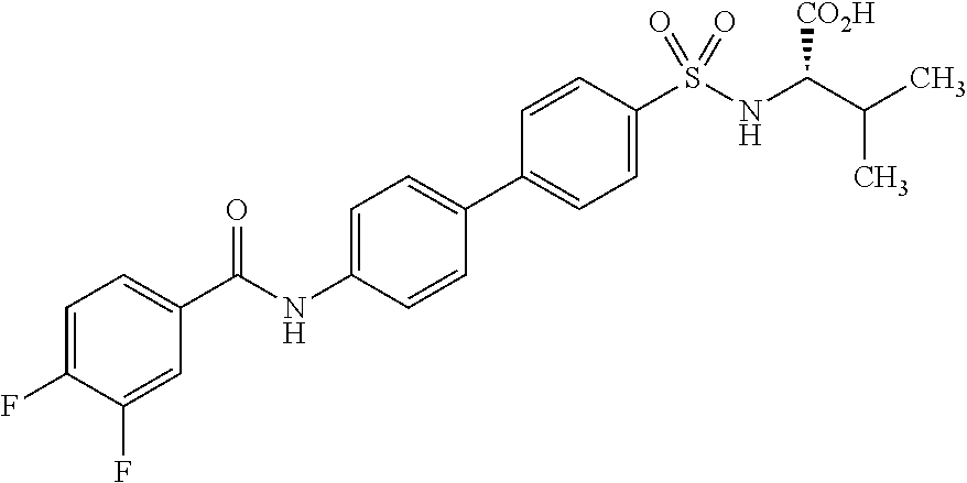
C1(C(NC2=CC=C(C3=CC=C(S(NC(C(C)C)[CO2H])(=O)=O)C=C3)C=C2)=O)=CC=C(F)C(F)=C1
